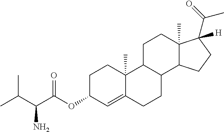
C12(C)C3C(C4C(C)(CC3)C(C(C)=O)([H])CC4)CCC1=CC(OC(C(C(C)C)N)=O)CC2
